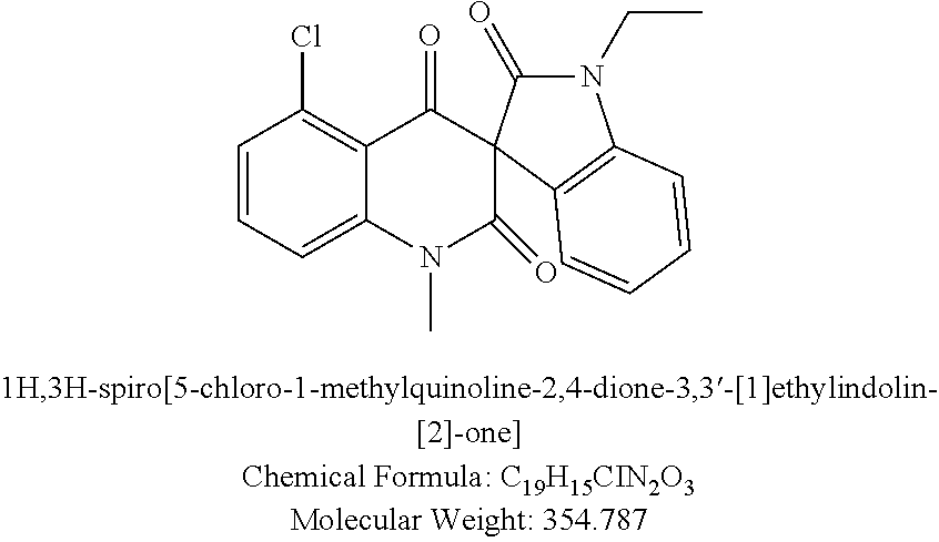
C1=CC=C2C(=C1Cl)C(=O)C1(C(=O)N2C)C(=O)N(CC)C2=C1C=CC=C2
